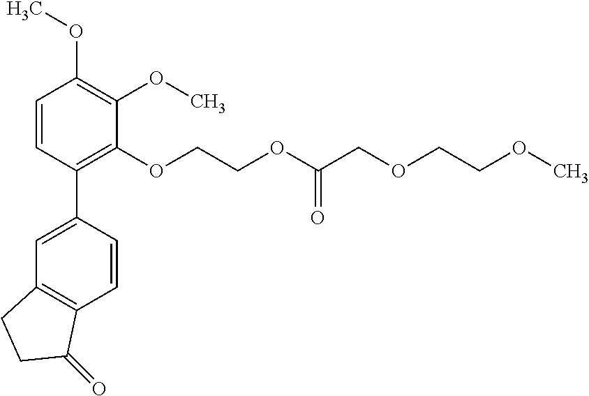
C1=CC(C2=CC3=C(C=C2)C(=O)CC3)=C(OCCOC(COCCOC)=O)C(OC)=C1OC
